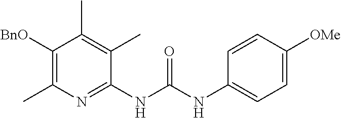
C1(NC(NC2=CC=C([OMe])C=C2)=O)=NC(C)=C([BnO])C(C)=C1C
